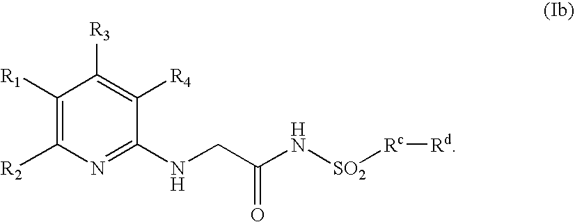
C1([R1])=C([R2])N=C(NCC(N[SO2][Rc][Rd])=O)C([R4])=C1[R3]
